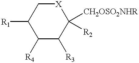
C1([R4])C([R3])C([R2])([CH2OSO2NHR])[X]CC1[R1]
